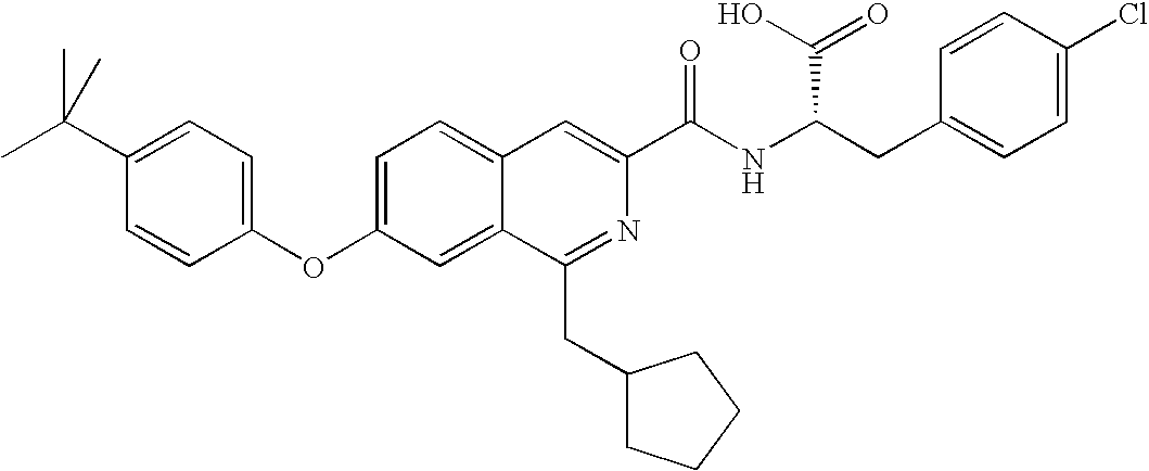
C1=C2C(=CC(OC3=CC=C(C(C)(C)C)C=C3)=C1)C(CC1CCCC1)=NC(C(NC(CC1=CC=C(Cl)C=C1)C(O)=O)=O)=C2
